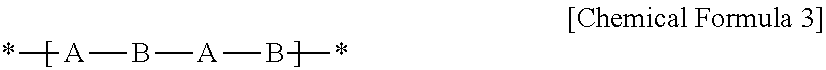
*[A]B[A]B*
